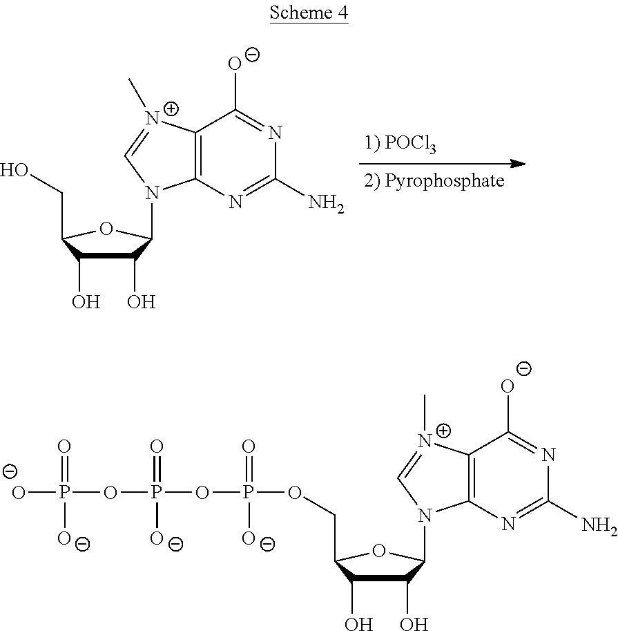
C1(O)C(O)C(CO)OC1N1C2=C(C([O-])=NC(N)=N2)[N+](C)=C1.C1(O)C(O)C(COP(OP(OP([O-])(=O)[O-])(=O)[O-])(=O)[O-])OC1N1C2=C(C([O-])=NC(N)=N2)[N+](C)=C1
